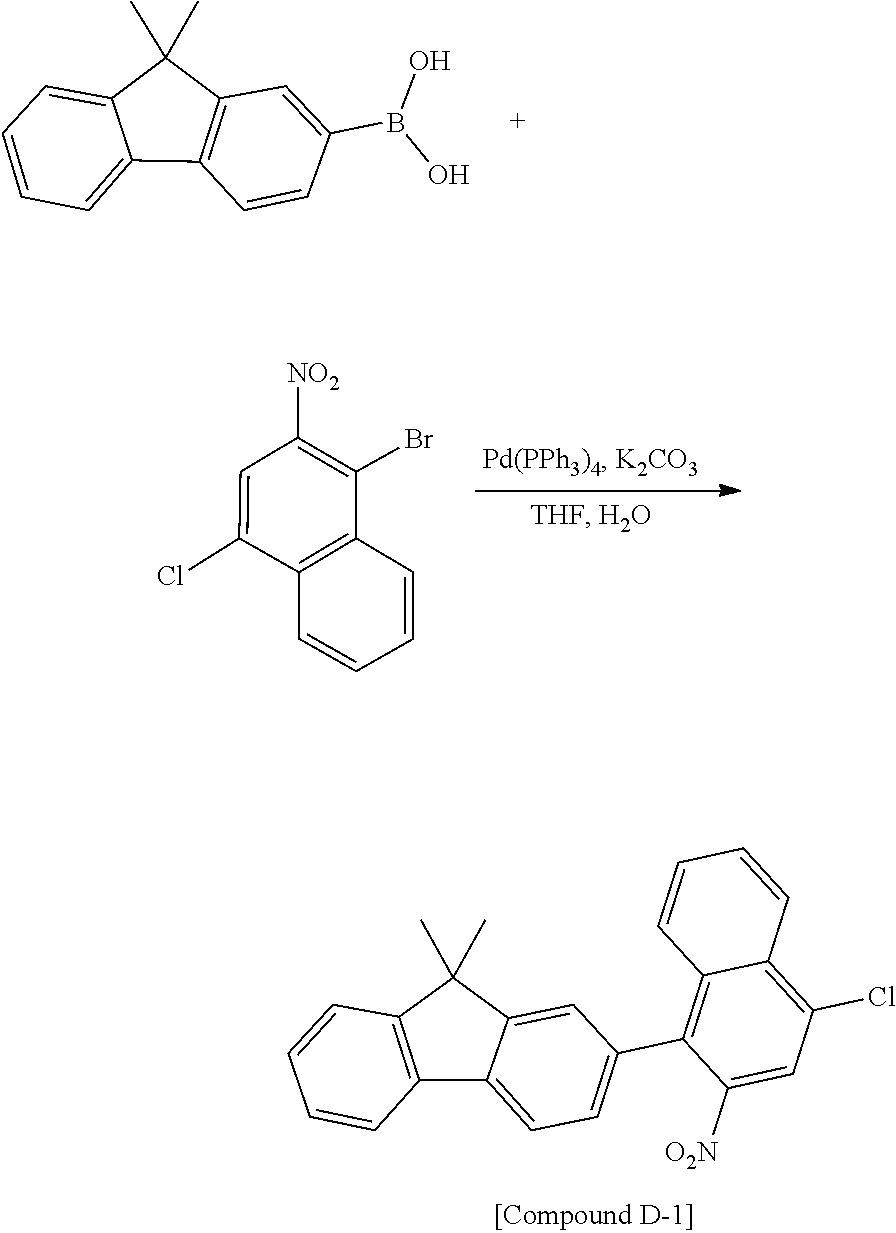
C12=C(C(Br)=C([NO2])C=C1Cl)C=CC=C2.C1=C2C(=CC=C1C1=C3C(=C(Cl)C=C1[O2N])C=CC=C3)C1=C(C2(C)C)C=CC=C1.C1=C(B(O)O)C=CC2=C1C(C)(C)C1=CC=CC=C21
